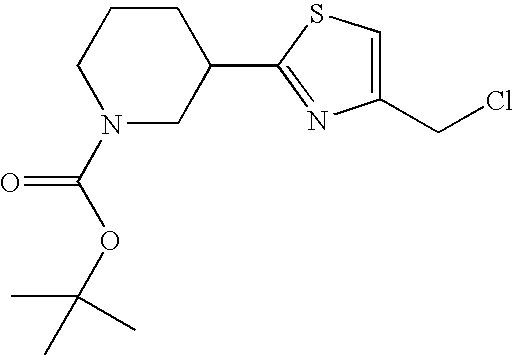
C1N(C(OC(C)(C)C)=O)CC(C2=NC(CCl)=CS2)CC1
